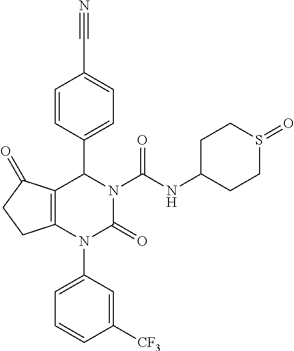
C12=C(N(C3=CC=CC([CF3])=C3)C(=O)N(C(NC3CCS(=O)CC3)=O)C1C1=CC=C(C#N)C=C1)CCC2=O
